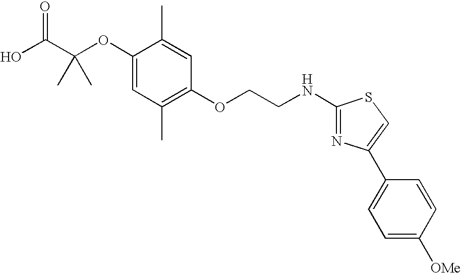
C1(OC(C(O)=O)(C)C)=CC(C)=C(OCCNC2=NC(C3=CC=C([OMe])C=C3)=CS2)C=C1C
